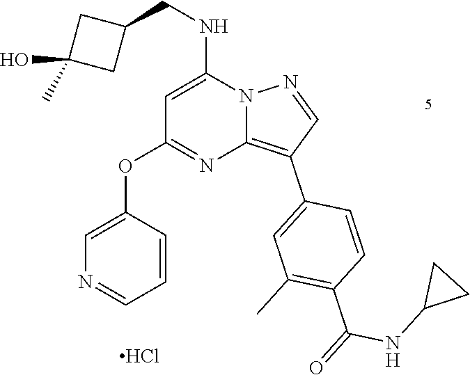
C1=C(NCC2CC(O)(C)C2)N2C(=C(C3=CC(C)=C(C(=O)NC4CC4)C=C3)C=N2)N=C1OC1=CN=CC=C1.Cl
